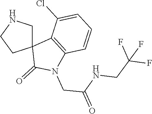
C1NCCC12C(=O)N(CC(NCC(F)(F)F)=O)C1=C2C(Cl)=CC=C1
